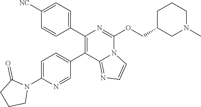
C1([NC])=CC=C(C2=C(C3=CC=C(N4C(=O)CCC4)N=C3)C3=NC=CN3C(OCC3CN(C)CCC3)=N2)C=C1
